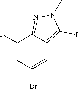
C1(F)=CC(Br)=CC2=C(I)N(C)N=C12
